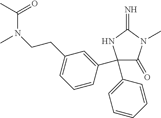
C1(=O)C(C2=CC=CC=C2)(C2=CC(CCN(C)C(C)=O)=CC=C2)NC(=N)N1C
